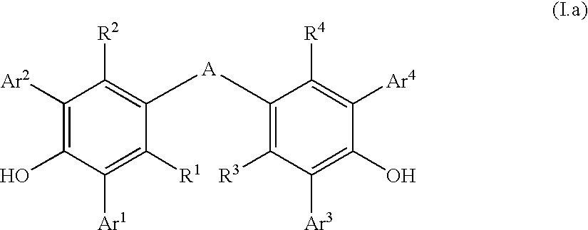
C1(O)=C([Ar3])C([R3])=C([A]C2=C([R2])C([Ar2])=C(O)C([Ar1])=C2[R1])C([R4])=C1[Ar4]
